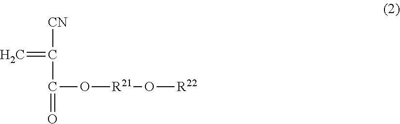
[CN]C(=C)C(=O)O[R21]O[R22]
